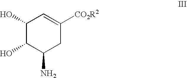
C1(O)C(O)C(N)CC([CO2R2])=C1
